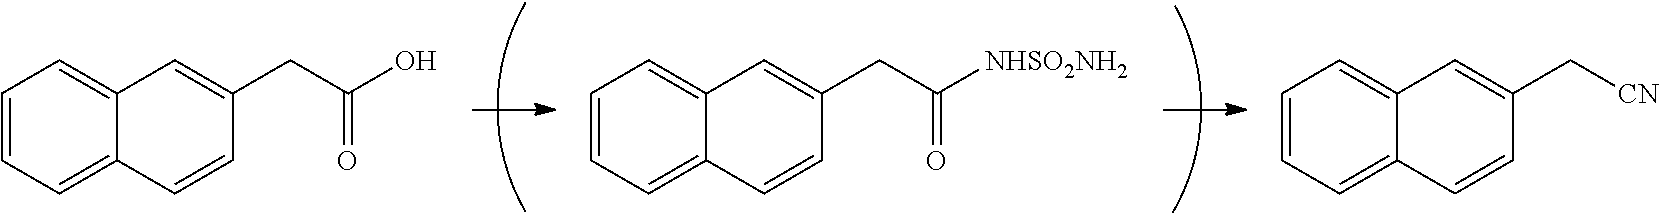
C1=CC=C2C(=C1)C=C(CC(O)=O)C=C2.C1=CC=C2C(=C1)C=C(CC([NHSO2NH2])=O)C=C2.C1=CC=C2C(=C1)C=C(C[CN])C=C2
